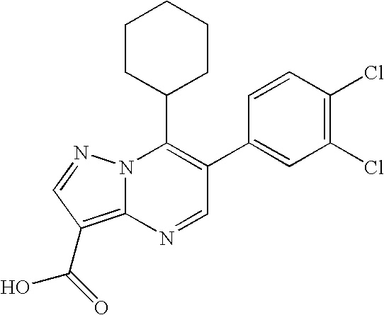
C1=C(C2=C(C3CCCCC3)N3C(=C(C(O)=O)C=N3)N=C2)C=CC(Cl)=C1Cl
